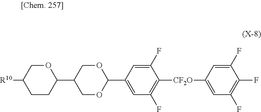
C1CC(C2COC(C3=CC(F)=C([CF2O]C4=CC(F)=C(F)C(F)=C4)C(F)=C3)OC2)OCC1[R10]
